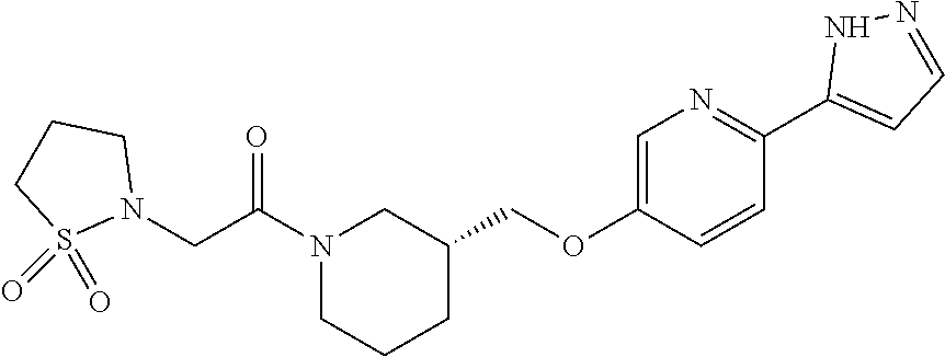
N1(C(CN2CCCS2(=O)=O)=O)CCCC(COC2=CN=C(C3=CC=NN3)C=C2)C1
